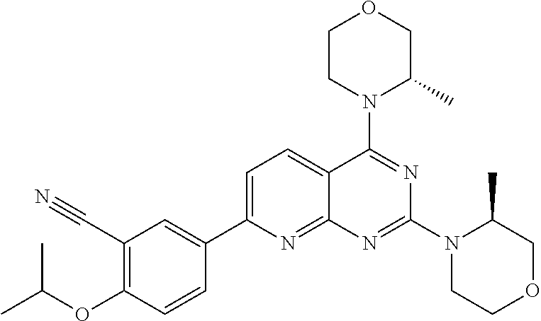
C1=C(C2=CC(C#N)=C(OC(C)C)C=C2)N=C2C(=C1)C(N1C(C)COCC1)=NC(N1CCOCC1C)=N2
